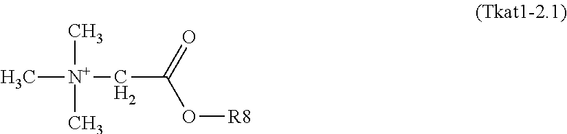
[N+](C)(CC(O[R8])=O)(C)C
